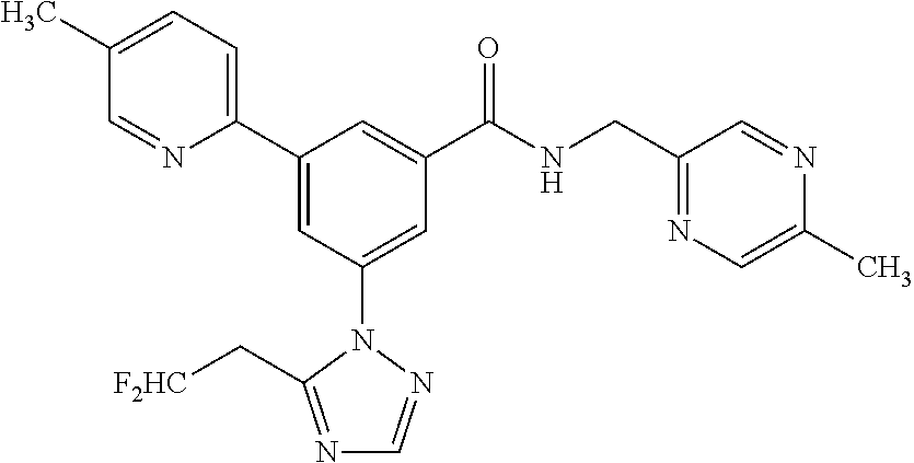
C1(C2=CC(N3N=CN=C3C[F2HC])=CC(C(NCC3=NC=C(C)N=C3)=O)=C2)=CC=C(C)C=N1
